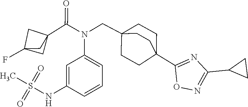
N(C(C12CC(F)(C1)C2)=O)(CC12CCC(C3=NC(C4CC4)=NO3)(CC1)CC2)C1=CC=CC(NS(=O)(=O)C)=C1
